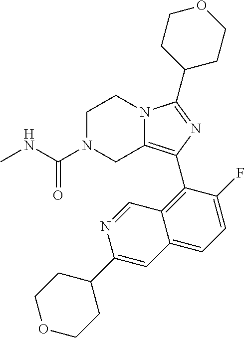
C1N(C(NC)=O)CC2=C(C3=C4C(=CC=C3F)C=C(C3CCOCC3)N=C4)N=C(C3CCOCC3)N2C1
